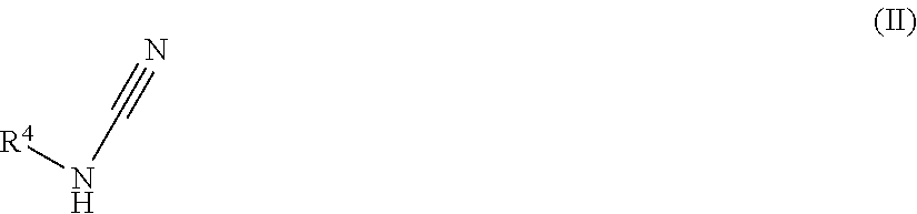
[R4]NC#N
